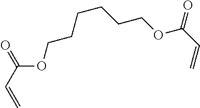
C=CC(=O)OCCCCCCOC(C=C)=O
